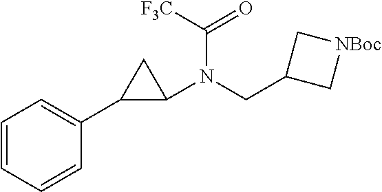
C(C1C[NBoc]C1)N(C1C(C2=CC=CC=C2)C1)C([F3C])=O
